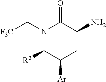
N1(C[F3C])C([R2])C([Ar])CC(N)C1=O
